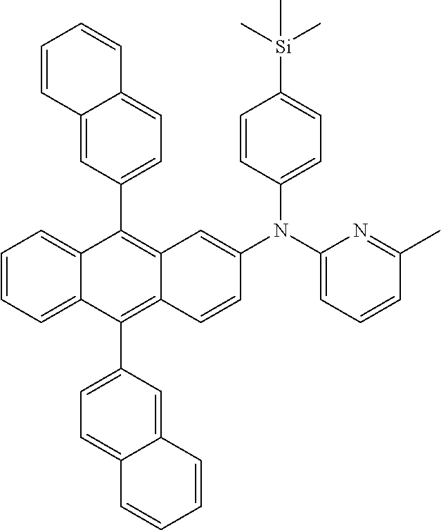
C1=CC=C2C(=C1)C(C1=CC=C3C(=C1)C=CC=C3)=C1C(=C2C2=CC=C3C(=C2)C=CC=C3)C=CC(N(C2=CC=C([Si](C)(C)C)C=C2)C2=CC=CC(C)=N2)=C1
